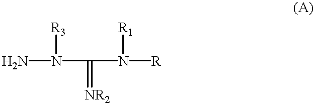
NN(C(=[NR2])N([R])[R1])[R3]
